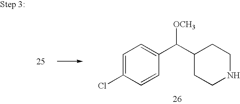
C1(C(C2=CC=C(Cl)C=C2)[OCH3])CCNCC1
